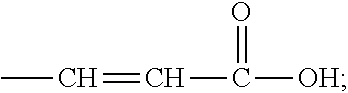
CC=CC([OH])=O
